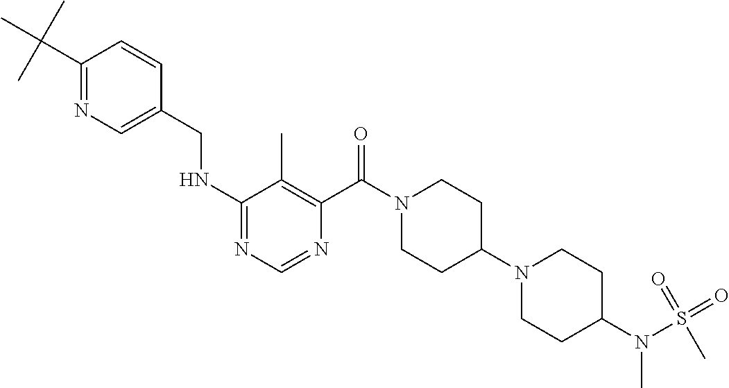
C1(NCC2=CN=C(C(C)(C)C)C=C2)=NC=NC(C(N2CCC(N3CCC(N(S(=O)(=O)C)C)CC3)CC2)=O)=C1C
